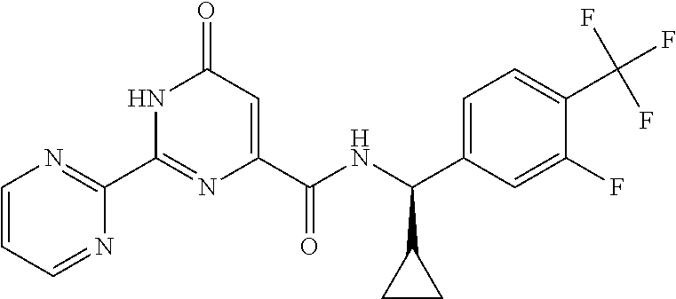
C1(C2=NC=CC=N2)=NC(C(NC(C2=CC=C(C(F)(F)F)C(F)=C2)C2CC2)=O)=CC(=O)N1
